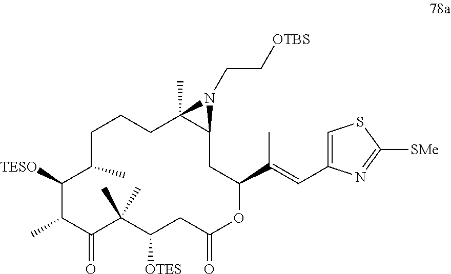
C1([TESO])C(C)C(=O)C(C)(C)C([OTES])CC(=O)OC(C(C)=CC2=CSC([SMe])=N2)CC2C(C)(CCCC1C)N2CC[OTBS]
